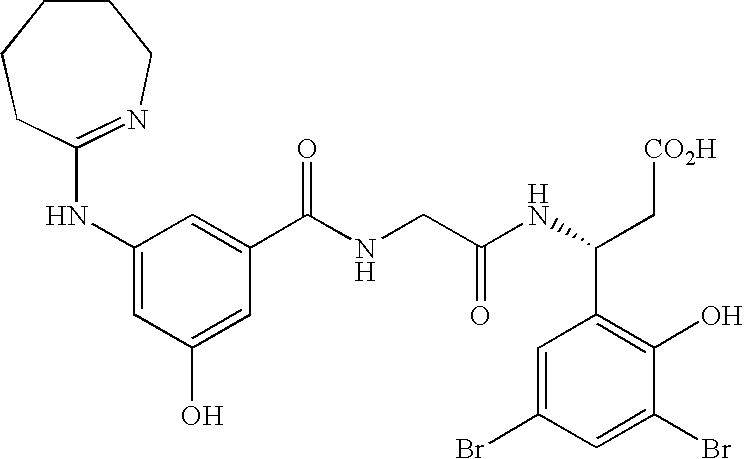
C1(NC2=NCCCCC2)=CC(O)=CC(C(NCC(NC(C2=C(O)C(Br)=CC(Br)=C2)C[CO2H])=O)=O)=C1
